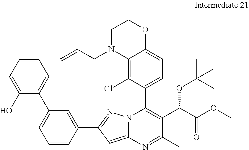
C1=CC(C2=NN3C(=C2)N=C(C)C(C(C(OC)=O)OC(C)(C)C)=C3C2=CC=C3C(=C2Cl)N(CC=C)CCO3)=CC(C2=CC=CC=C2O)=C1
